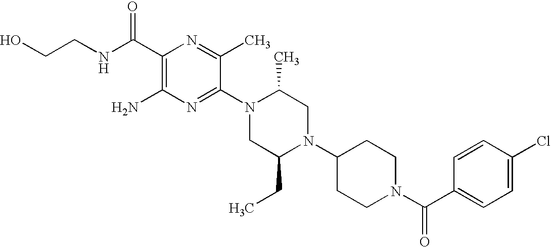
C1(C(NCCO)=O)=C(N)N=C(N2CC(CC)N(C3CCN(C(C4=CC=C(Cl)C=C4)=O)CC3)CC2C)C(C)=N1
